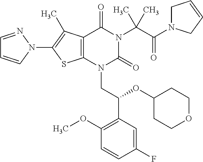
C12=C(C(C)=C(N3C=CC=N3)S1)C(=O)N(C(C(=O)N1CC=CC1)(C)C)C(=O)N2CC(C1=C(OC)C=CC(F)=C1)OC1CCOCC1
